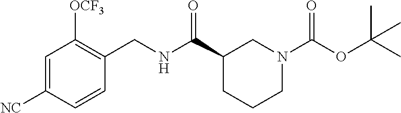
C1=C([NC])C=CC(CNC(C2CCCN(C(OC(C)(C)C)=O)C2)=O)=C1[OCF3]
